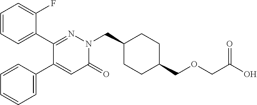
C1=CC=C(C2=NN(CC3CCC(COCC(O)=O)CC3)C(=O)C=C2C2=CC=CC=C2)C(F)=C1
